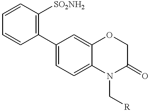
C1=CC=CC(C2=CC=C3C(=C2)OCC(=O)N3C[R])=C1[SO2NH2]
